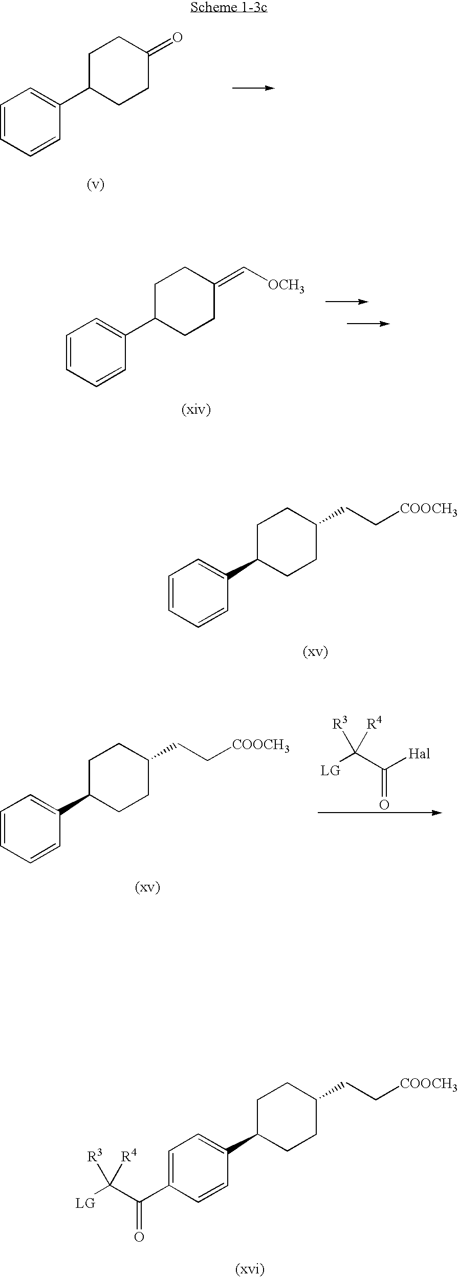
C1=CC=CC(C2CCC(CC[COOCH3])CC2)=C1.C1=C(C(C([LG])([R3])[R4])=O)C=CC(C2CCC(CC[COOCH3])CC2)=C1.C1=CC=CC(C2CCC(=O)CC2)=C1.C1=CC=CC(C2CCC(=C[OCH3])CC2)=C1.[LG]C(C([Hal])=O)([R3])[R4].C1=CC=CC(C2CCC(CC[COOCH3])CC2)=C1
